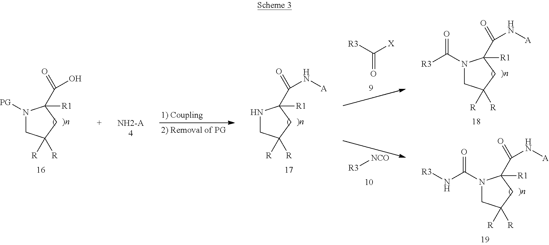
N1([PG])CC([R])([R])CC1(C(=O)O)[R1].N1CC([R])([R])CC1(C(=O)N[A])[R1].[R3][NCO].[R3]C(=O)[X].N1(C(=O)[R3])CC([R])([R])CC1(C(=O)N[A])[R1].N1(C(=O)N[R3])CC([R])([R])CC1(C(=O)N[A])[R1]
